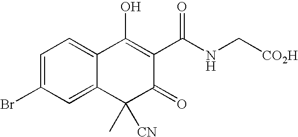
C1(Br)=CC=C2C(=C1)C(C)([CN])C(=O)C(C(NC[CO2H])=O)=C2O
